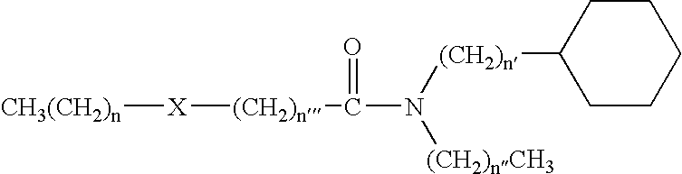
[CH3(CH2)n][X][(CH2)n]C(N([(CH2)n]C1CCCCC1)[(CH2)nCH3])=O
